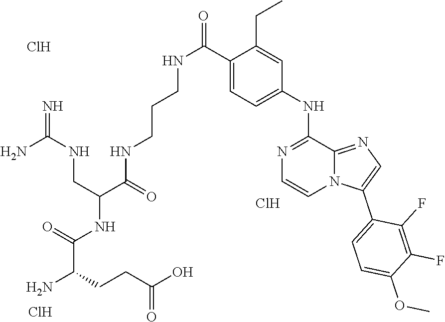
O=C(NCCCNC(C(CNC(=N)N)NC(C(N)CCC(O)=O)=O)=O)C1=CC=C(NC2=NC=CN3C2=NC=C3C2=CC=C(OC)C(F)=C2F)C=C1CC.Cl.Cl.Cl
